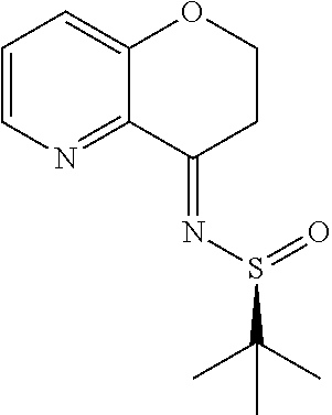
C1=CN=C2C(=C1)OCCC2=NS(=O)C(C)(C)C
